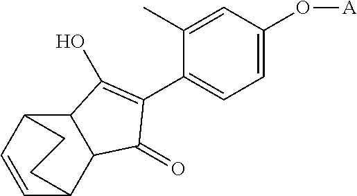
C12C3C=CC(C1C(=O)C(C1=CC=C(O[A])C=C1C)=C2O)CC3
